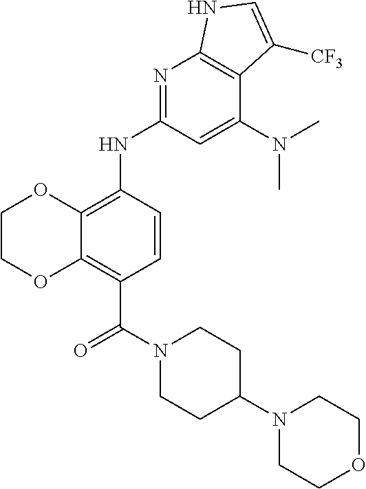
C12=C(C(N3CCC(N4CCOCC4)CC3)=O)C=CC(NC3=NC4=C(C(N(C)C)=C3)C([CF3])=CN4)=C1OCCO2
